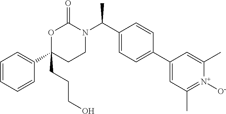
C1=CC=CC(C2(CCCO)CCN(C(C3=CC=C(C4=CC(C)=[N+]([O-])C(C)=C4)C=C3)C)C(=O)O2)=C1
